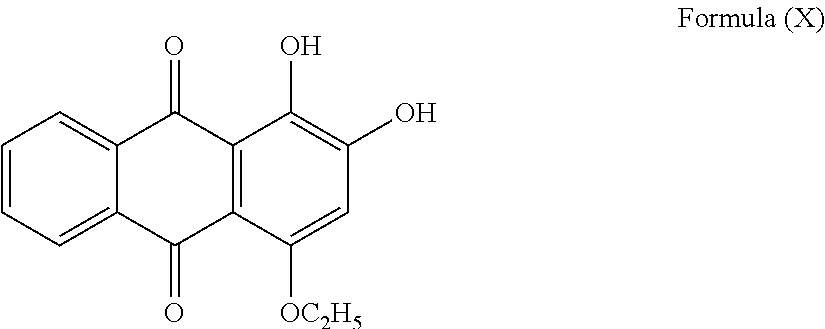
C1=CC=C2C(=C1)C(=O)C1=C(C2=O)C([OC2H5])=CC(O)=C1O
